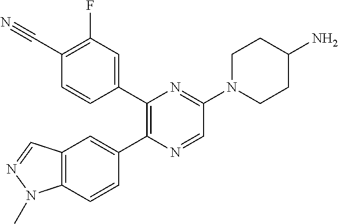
C1(C#N)=C(F)C=C(C2=C(C3=CC4=C(C=C3)N(C)N=C4)N=CC(N3CCC(N)CC3)=N2)C=C1
